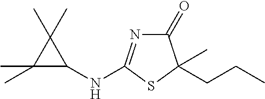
C1(=O)N=C(NC2C(C)(C)C2(C)C)SC1(CCC)C
